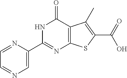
C1=NC=C(C2=NC3=C(C(=O)N2)C(C)=C(C(=O)O)S3)N=C1
